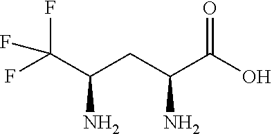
C(C(CC(C(O)=O)N)N)(F)(F)F
